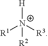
[R1][N+]([R3])([H])[R2]
